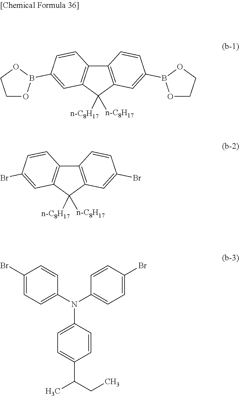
C12=C(C([n-C8H17])([n-C8H17])C3=C1C=CC(B1OCCO1)=C3)C=C(B1OCCO1)C=C2.C12=C(C([n-C8H17])([n-C8H17])C3=C1C=CC(Br)=C3)C=C(Br)C=C2.C1(Br)=CC=C(N(C2=CC=C(Br)C=C2)C2=CC=C(C(C)CC)C=C2)C=C1
